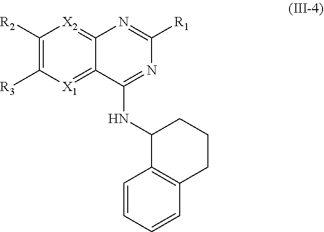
C1([R2])=C([R3])[X1]=C2C(=[X2]1)N=C([R1])N=C2NC1C2=C(CCC1)C=CC=C2
